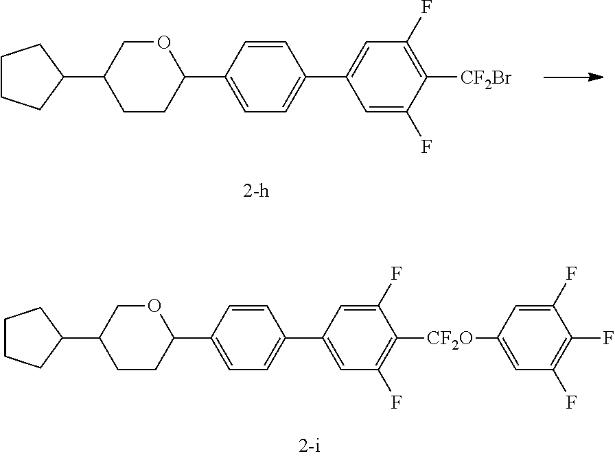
C1CCC(C2CCC(C3=CC=C(C4=CC(F)=C([CF2Br])C(F)=C4)C=C3)OC2)C1.C1CCC(C2CCC(C3=CC=C(C4=CC(F)=C([CF2O]C5=CC(F)=C(F)C(F)=C5)C(F)=C4)C=C3)OC2)C1
